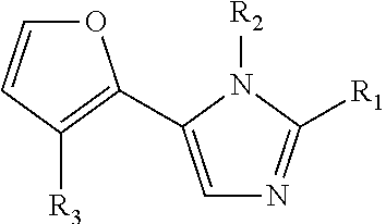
C1=C(C2=C([R3])C=CO2)N([R2])C([R1])=N1
